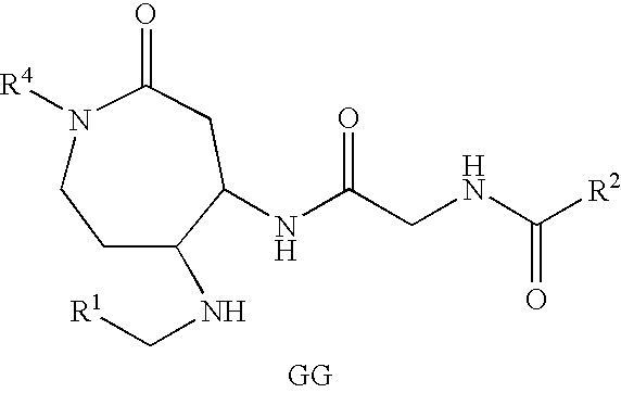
[GG].N(C(CNC([R2])=O)=O)C1C(NC[R1])CCN([R4])C(=O)C1
